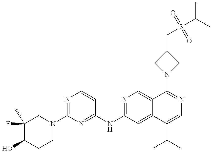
C1(F)(C)C(O)CCN(C2=NC=CC(NC3=NC=C4C(=C3)C(C(C)C)=CN=C4N3CC(CS(C(C)C)(=O)=O)C3)=N2)C1
